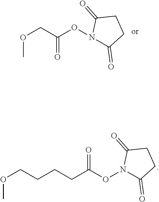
O(CC(ON1C(=O)CCC1=O)=O)C.N1(OC(CCCCOC)=O)C(=O)CCC1=O
